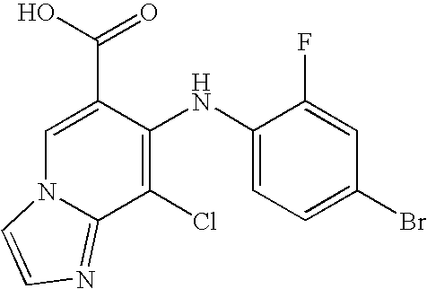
C1(NC2=C(Cl)C3=NC=CN3C=C2C(O)=O)=CC=C(Br)C=C1F
